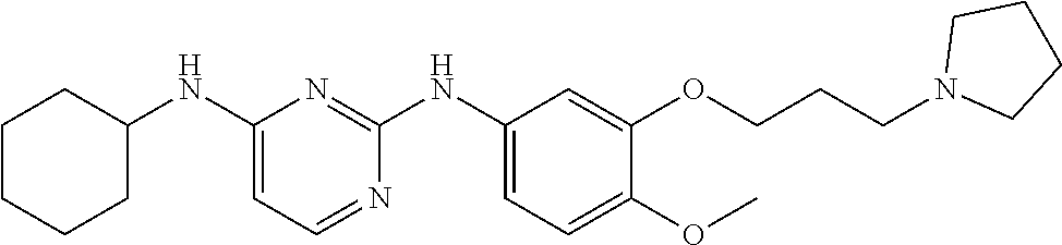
C1(NC2CCCCC2)=CC=NC(NC2=CC=C(OC)C(OCCCN3CCCC3)=C2)=N1
